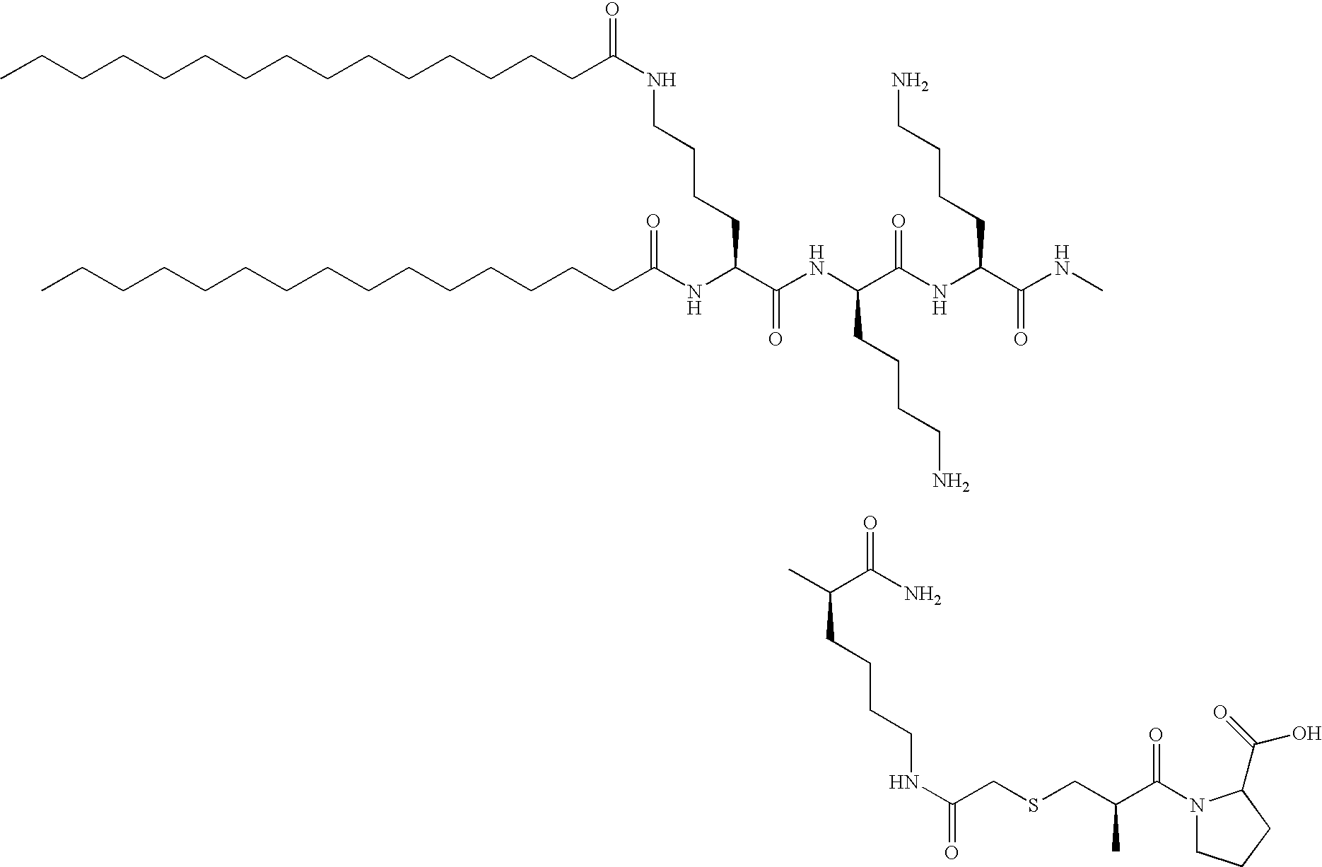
CCCCCCCCCCCCCCCC(NC(C(NC(C(NC(C(NC)=O)CCCCN)=O)CCCCN)=O)CCCCNC(CCCCCCCCCCCCCCC)=O)=O.C(C(N)=O)(CCCCNC(=O)CSCC(C(N1CCCC1C(=O)O)=O)C)C
